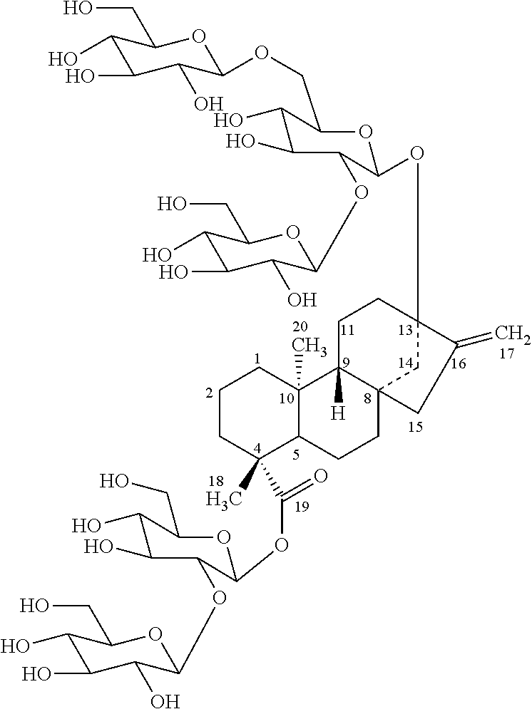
C1CC(C)(C(OC2C(OC3C(O)C(O)C(O)C(CO)O3)C(O)C(O)C(CO)O2)=O)C2C(C)(C1)C1([H])C3(CC2)CC(OC2C(OC4C(O)C(O)C(O)C(CO)O4)C(O)C(O)C(COC4C(O)C(O)C(O)C(CO)O4)O2)(CC1)C(=C)C3
